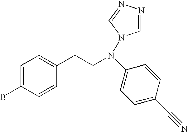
C1=C(B)C=CC(CCN(C2=CC=C(C#N)C=C2)N2C=NN=C2)=C1
